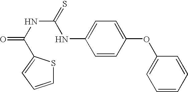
O=C(NC(NC1=CC=C(OC2=CC=CC=C2)C=C1)=S)C1=CC=CS1
